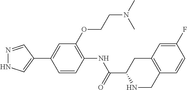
N1=CC(C2=CC(OCCN(C)C)=C(NC(=O)C3NCC4=C(C3)C=C(F)C=C4)C=C2)=CN1
